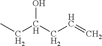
CCC(CC=C)O
